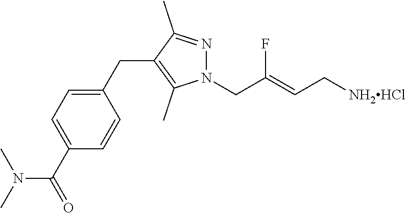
N1(CC(=CC[NH2HCl])F)N=C(C)C(CC2=CC=C(C(N(C)C)=O)C=C2)=C1C
